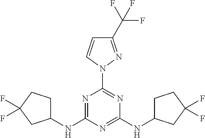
C1(C(F)(F)F)=NN(C2=NC(NC3CCC(F)(F)C3)=NC(NC3CCC(F)(F)C3)=N2)C=C1
